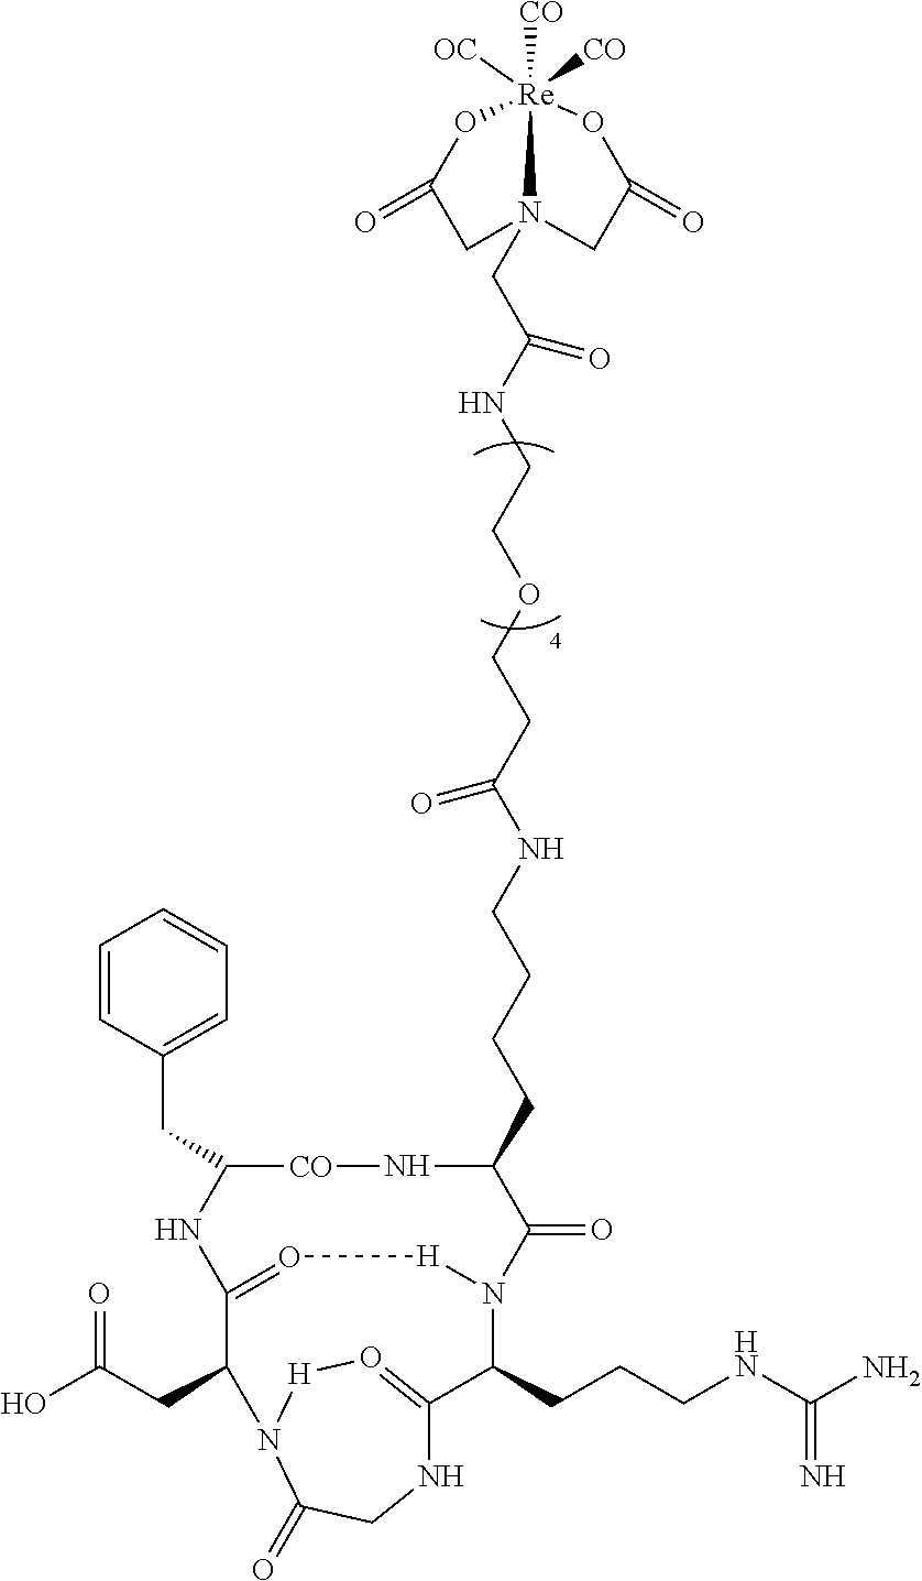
C1=CC(CC2[CO]NC(CCCCNC(CCOCCNC(CN34CC(=O)O[Re]3([OC])([CO])([CO])OC(=O)C4)=O)=O)C(=O)N3[H]O=C(C(CC(O)=O)N4[H]O=C(C3CCCNC(N)=N)NCC4=O)N2)=CC=C1
